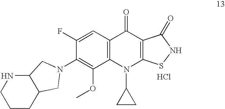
C1CCC2C(N1)CN(C1=C(OC)C3=C(C=C1F)C(=O)C1=C(N3C3CC3)SNC1=O)C2.Cl
